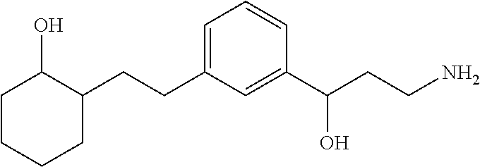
C1(CCC2=CC=CC(C(CCN)O)=C2)C(O)CCCC1
